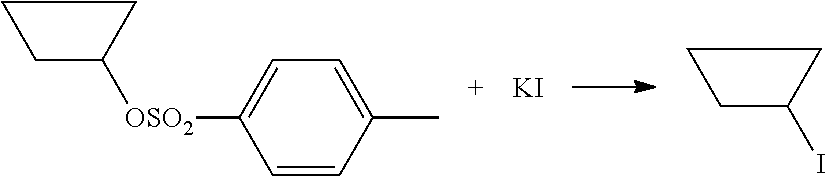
C1C([OSO2]C2=CC=C(C)C=C2)CC1.C1(I)CCC1.[KI]
